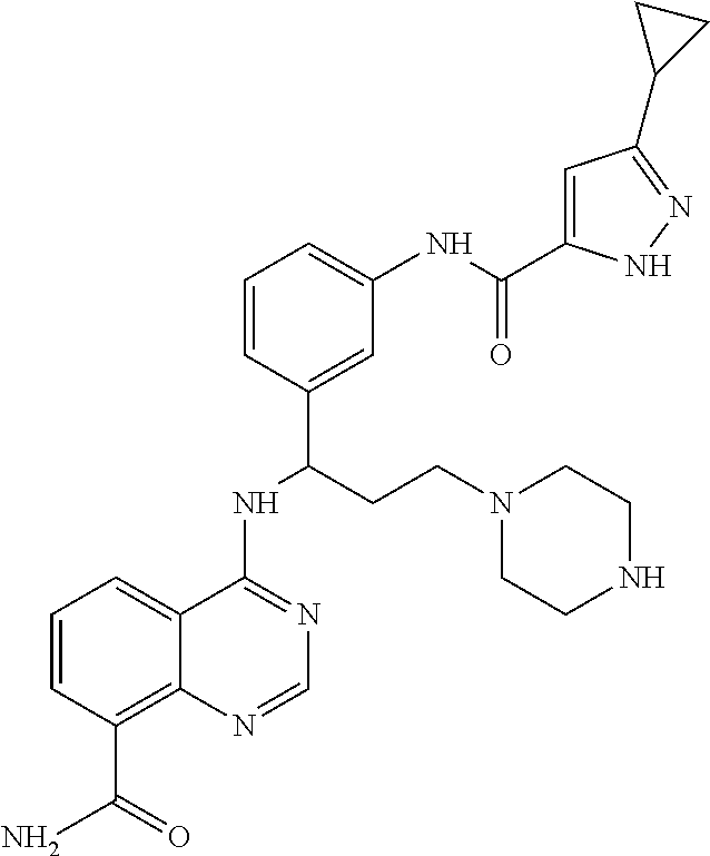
C1=CC(C(N)=O)=C2C(=C1)C(NC(C1=CC(NC(=O)C3=CC(C4CC4)=NN3)=CC=C1)CCN1CCNCC1)=NC=N2
